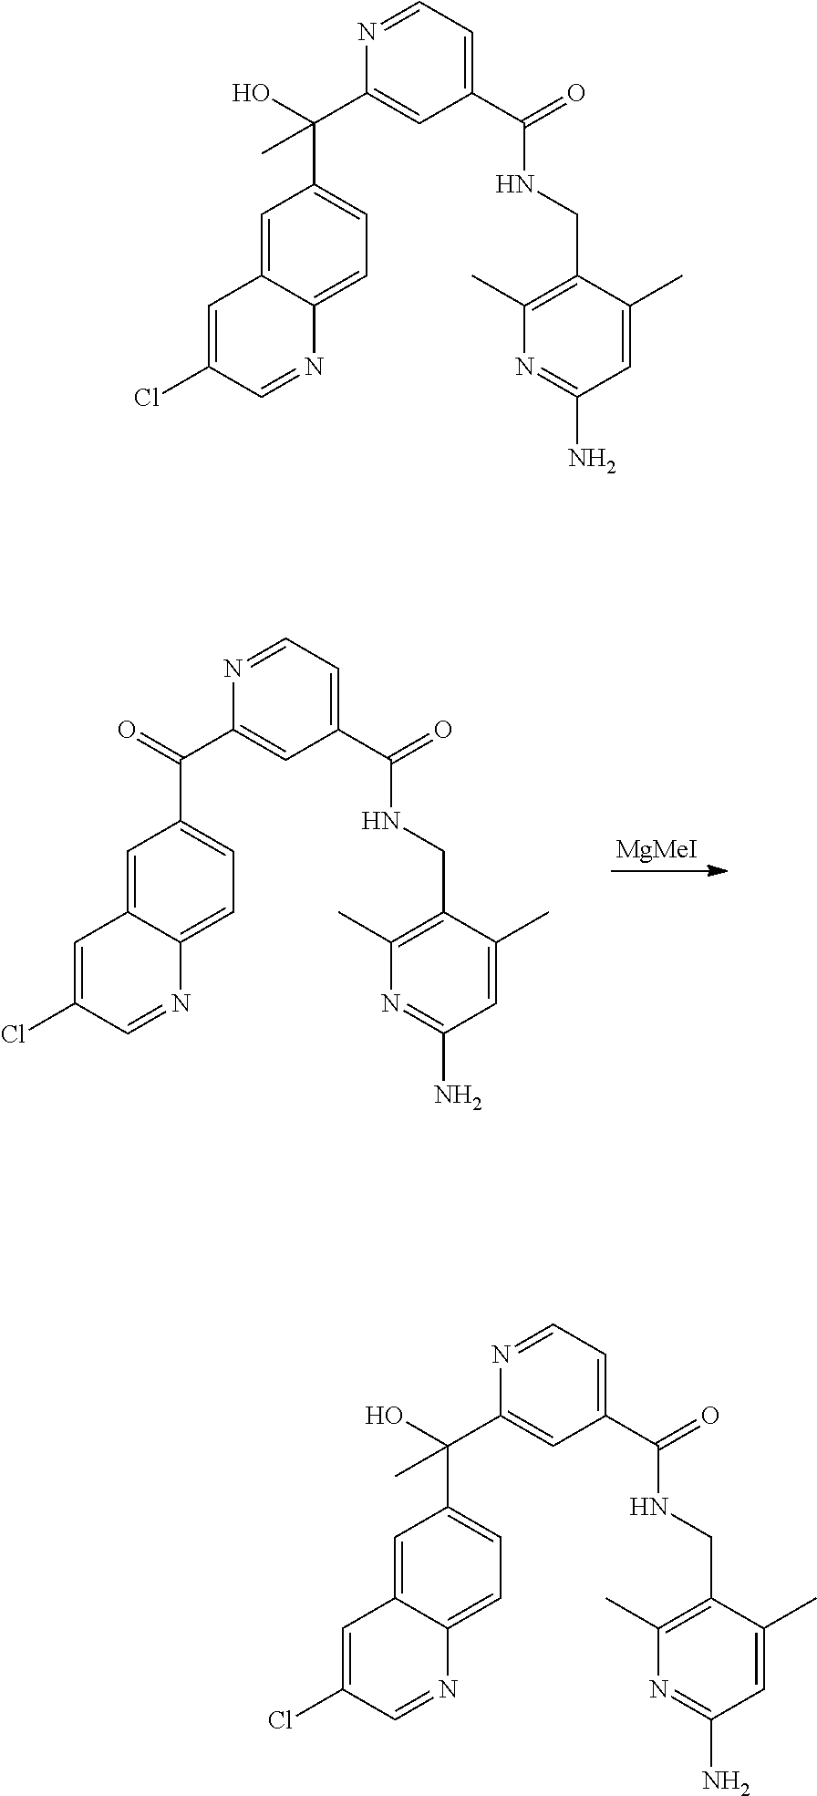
C1=C(Cl)C=NC2=CC=C(C(C3=CC(C(=O)NCC4=C(C)N=C(N)C=C4C)=CC=N3)=O)C=C12.[MgMeI].C1=C(Cl)C=NC2=CC=C(C(C3=CC(C(=O)NCC4=C(C)N=C(N)C=C4C)=CC=N3)(O)C)C=C12.C1=C(Cl)C=NC2=CC=C(C(C3=CC(C(=O)NCC4=C(C)N=C(N)C=C4C)=CC=N3)(O)C)C=C12
